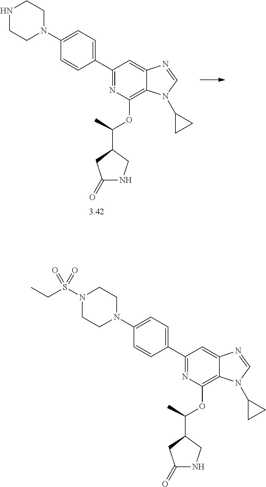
N1(S(CC)(=O)=O)CCN(C2=CC=C(C3=NC(OC(C)C4CNC(=O)C4)=C4C(=C3)N=CN4C3CC3)C=C2)CC1.N1CCN(C2=CC=C(C3=NC(OC(C)C4CNC(=O)C4)=C4C(=C3)N=CN4C3CC3)C=C2)CC1
